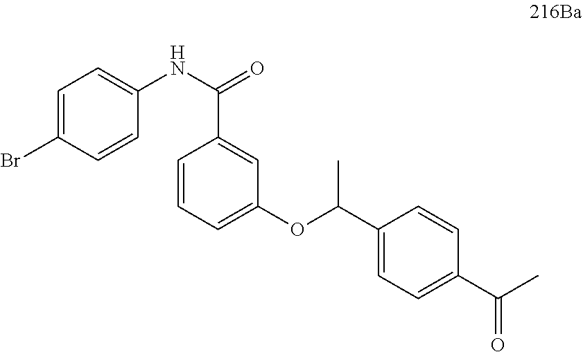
C1=C(Br)C=CC(NC(=O)C2=CC(OC(C3=CC=C(C(C)=O)C=C3)C)=CC=C2)=C1
